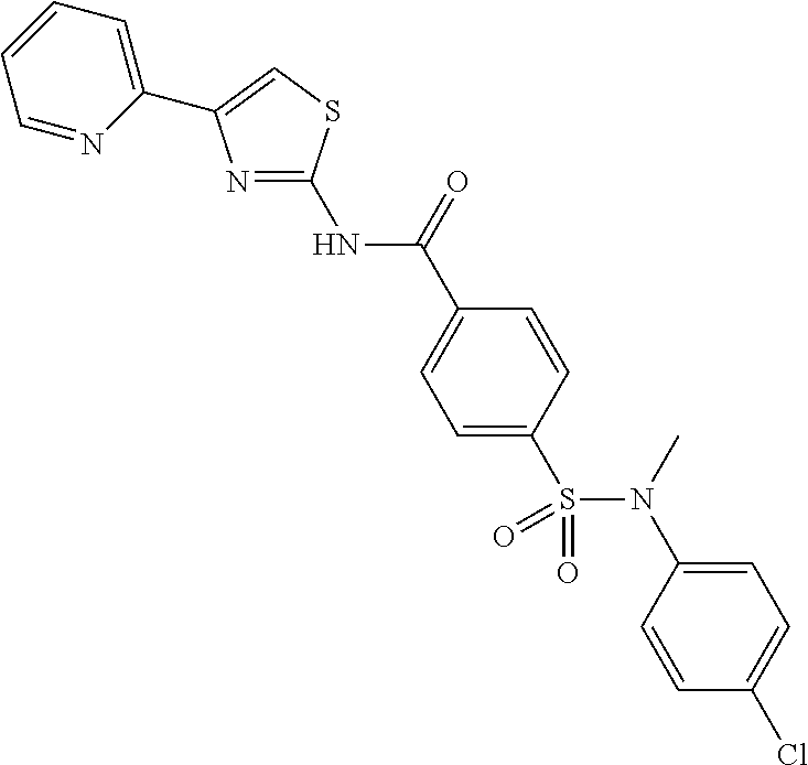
N1=C(NC(C2=CC=C(S(N(C3=CC=C(Cl)C=C3)C)(=O)=O)C=C2)=O)SC=C1C1=CC=CC=N1
